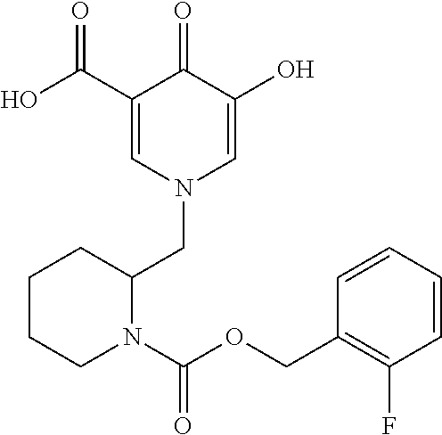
C1(C(=O)O)=CN(CC2CCCCN2C(OCC2=C(F)C=CC=C2)=O)C=C(O)C1=O
